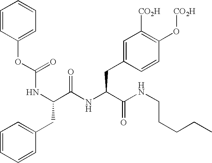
C1=CC(OC(NC(C(NC(C(NCCCCC)=O)CC2=CC([CO2H])=C(O[CO2H])C=C2)=O)CC2=CC=CC=C2)=O)=CC=C1
